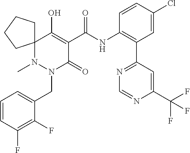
C1=CC(F)=C(F)C(CN2C(=O)C(C(=O)NC3=C(C4=NC=NC(C(F)(F)F)=C4)C=C(Cl)C=C3)=C(O)C3(N2C)CCCC3)=C1
